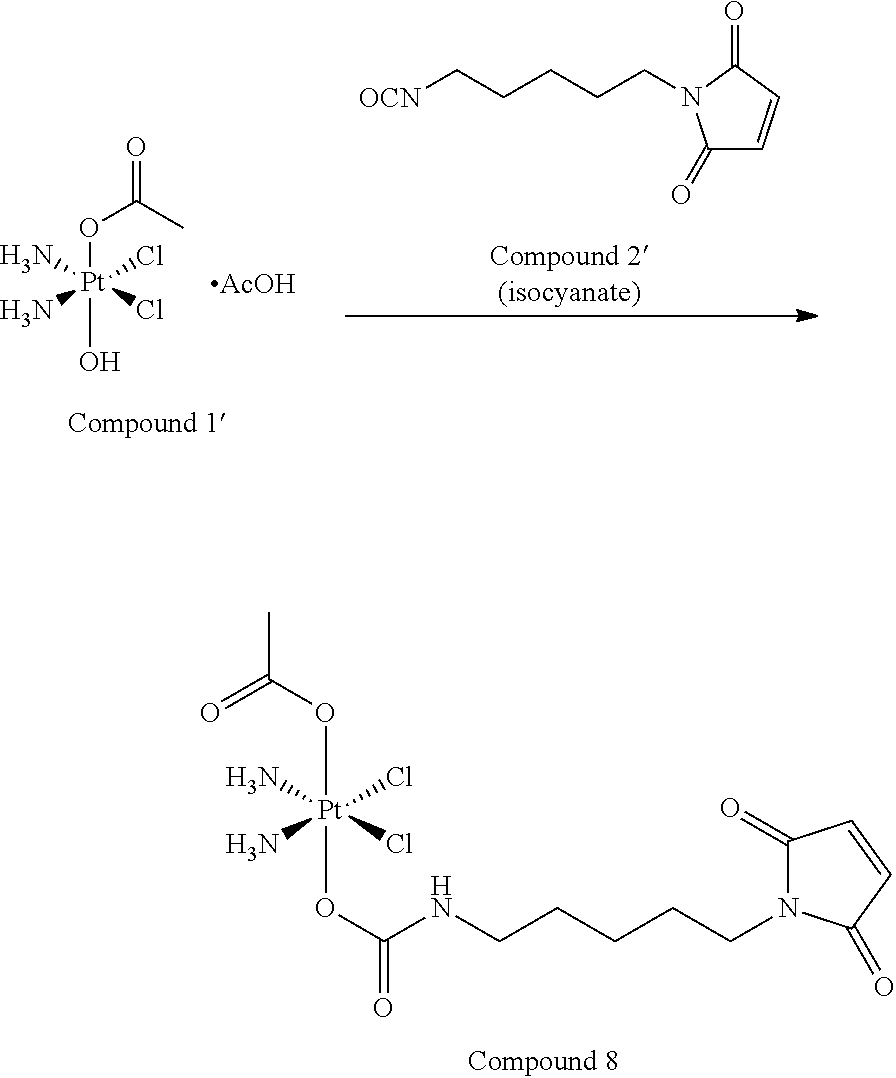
O([Pt](N)(N)(Cl)(Cl)OC(=O)NCCCCCN1C(=O)C=CC1=O)C(C)=O.C(CCCC[OCN])N1C(=O)C=CC1=O.O=C(C)O[Pt](N)(N)(Cl)(Cl)O.[AcOH]
